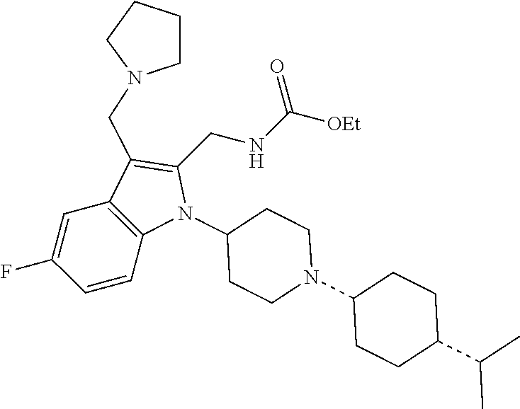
C1(CNC(=O)[OEt])=C(CN2CCCC2)C2=C(N1C1CCN(C3CCC(C(C)C)CC3)CC1)C=CC(F)=C2
